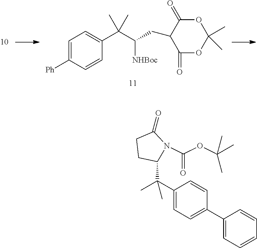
C(C(C(C1=CC=C([Ph])C=C1)(C)C)[NHBoc])C1C(=O)OC(C)(C)OC1=O.C1(C2=CC=C(C(C)(C)C3CCC(=O)N3C(OC(C)(C)C)=O)C=C2)=CC=CC=C1
